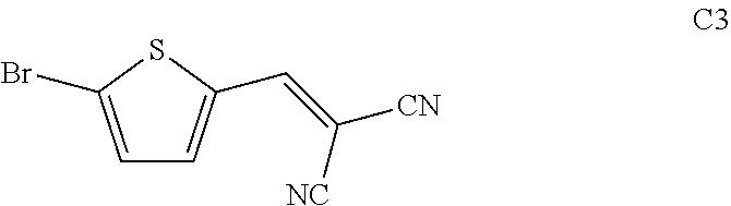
C1=C(Br)SC(C=C([CN])[NC])=C1
